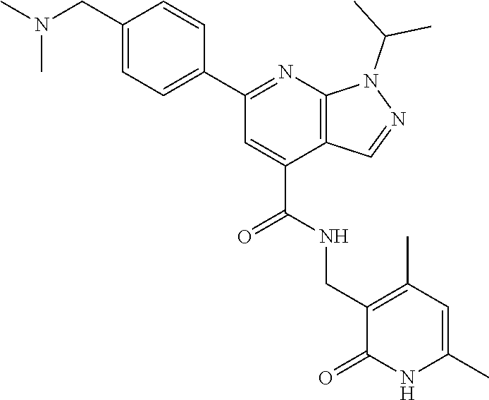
CN(C)CC1=CC=C(C2=NC3=C(C(C(=O)NCC4=C(C)C=C(C)NC4=O)=C2)C=NN3C(C)C)C=C1
